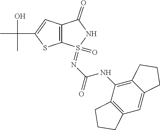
CC(C1=CC2=C(S1)S(=NC(=O)NC1=C3C(=CC4=C1CCC4)CCC3)(=O)NC2=O)(O)C
